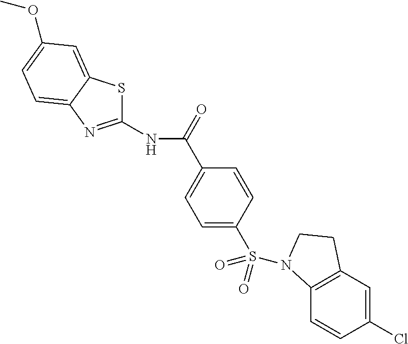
C1(NC(C2=CC=C(S(=O)(=O)N3C4=C(C=C(Cl)C=C4)CC3)C=C2)=O)=NC2=CC=C(OC)C=C2S1
